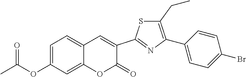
O=C(OC1=CC=C2C(=C1)OC(=O)C(C1=NC(C3=CC=C(Br)C=C3)=C(CC)S1)=C2)C
